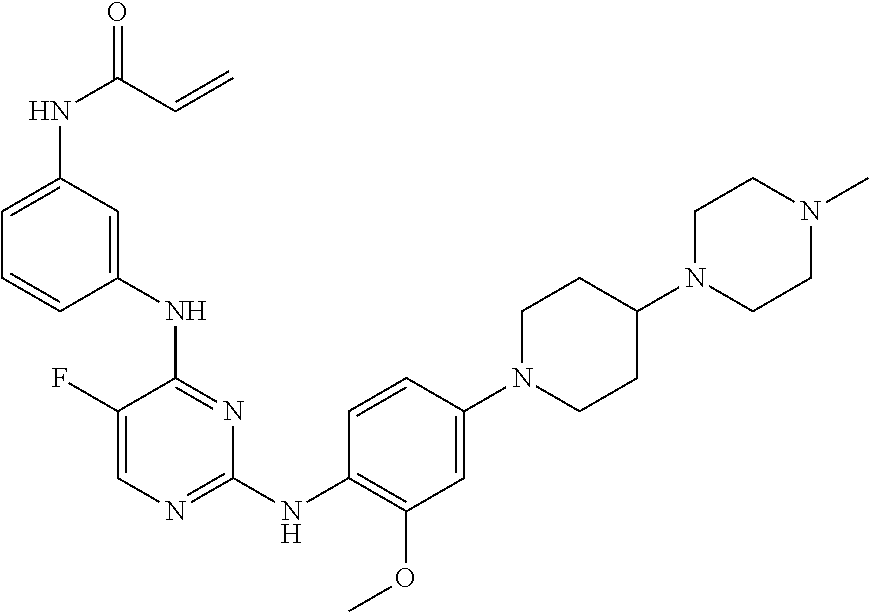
N(C1=NC=C(F)C(NC2=CC(NC(=O)C=C)=CC=C2)=N1)C1=C(OC)C=C(N2CCC(N3CCN(C)CC3)CC2)C=C1
